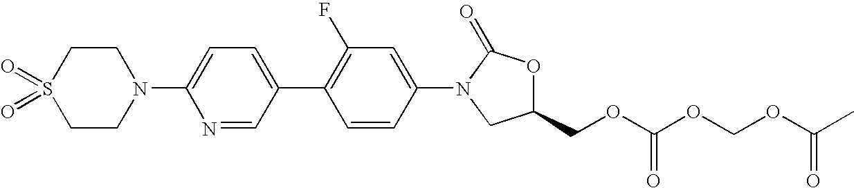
C1CN(C2=CC=C(C3=C(F)C=C(N4C(=O)OC(COC(OCOC(C)=O)=O)C4)C=C3)C=N2)CCS1(=O)=O
